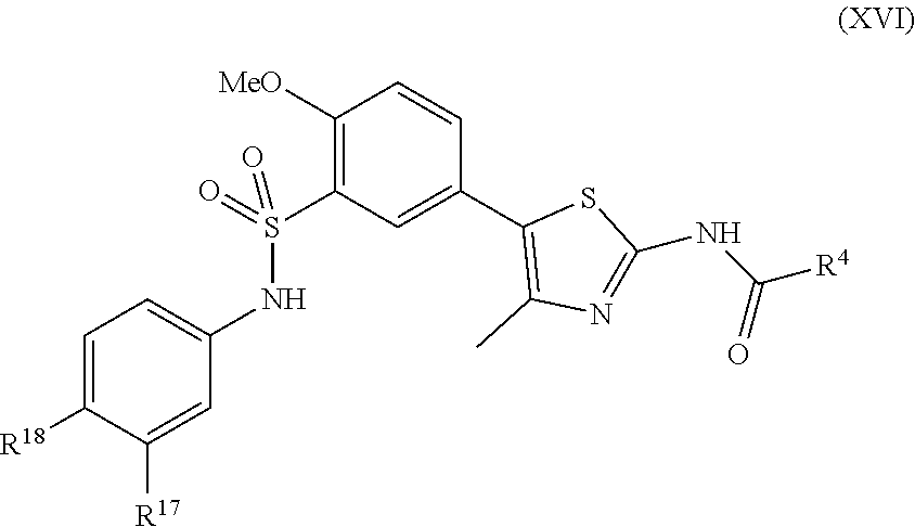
C1([MeO])=C(S(NC2=CC=C([R18])C([R17])=C2)(=O)=O)C=C(C2=C(C)N=C(NC([R4])=O)S2)C=C1
